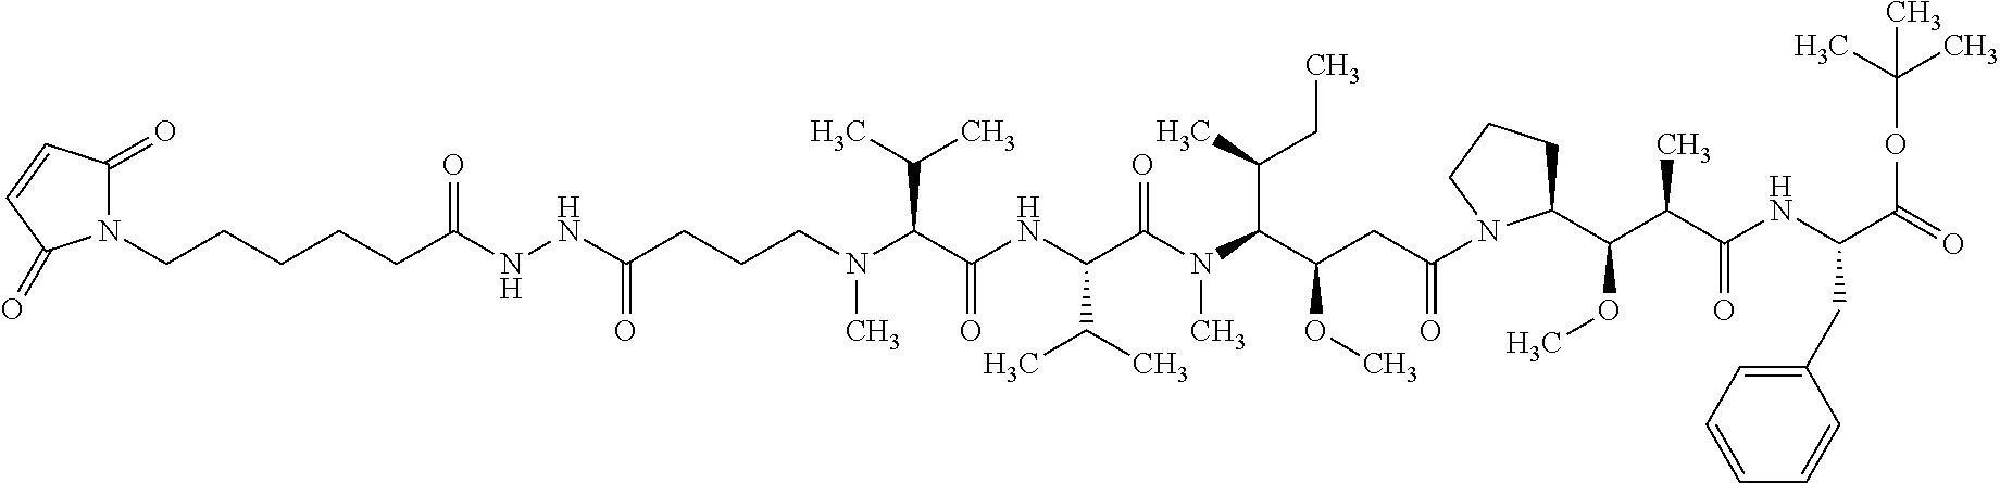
N(C(C(NC(C(N(C(C(CC(=O)N1C(C(C(C)C(NC(C(=O)OC(C)(C)C)CC2=CC=CC=C2)=O)OC)CCC1)OC)C(CC)C)C)=O)C(C)C)=O)C(C)C)(CCCC(NNC(CCCCCN1C(=O)C=CC1=O)=O)=O)C
